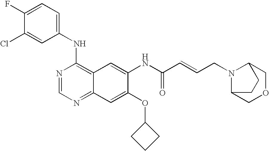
ClC1=CC(NC2=C3C(=NC=N2)C=C(OC2CCC2)C(NC(C=CCN2C4COCC2CC4)=O)=C3)=CC=C1F
